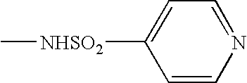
C1=CN=CC=C1[NHSO2]C
